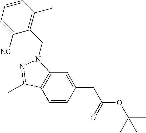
C1=CC(CC(=O)OC(C)(C)C)=CC2=C1C(C)=NN2CC1=C(C)C=CC=C1[NC]
